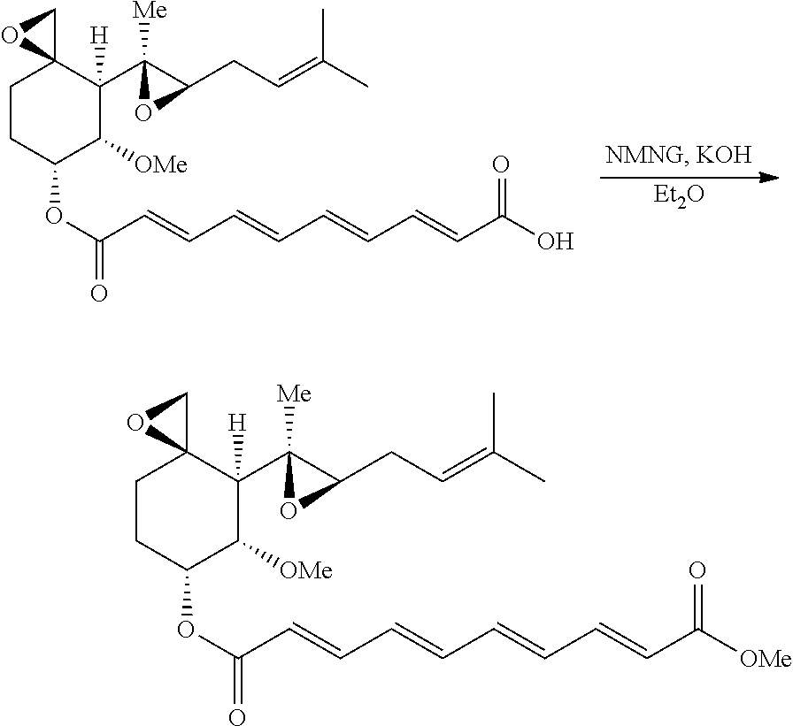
C(C=CC=CC=CC=CC(O)=O)(=O)OC1CCC2(CO2)C([H])(C2([Me])C(CC=C(C)C)O2)C1[OMe].[Et2O].C(C=CC=CC=CC=CC([OMe])=O)(=O)OC1CCC2(CO2)C([H])(C2([Me])C(CC=C(C)C)O2)C1[OMe]
